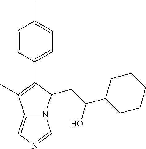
C12=CN=CN1C(CC(C1CCCCC1)O)C(C1=CC=C(C)C=C1)=C2C
